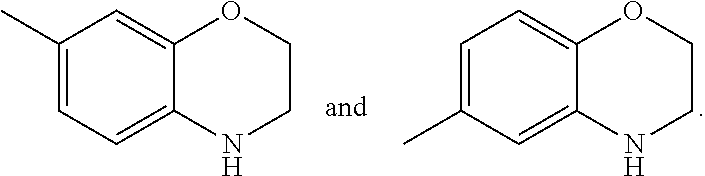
C1(C)=CC=C2C(=C1)OCCN2.C1=C(C)C=C2C(=C1)OCCN2
